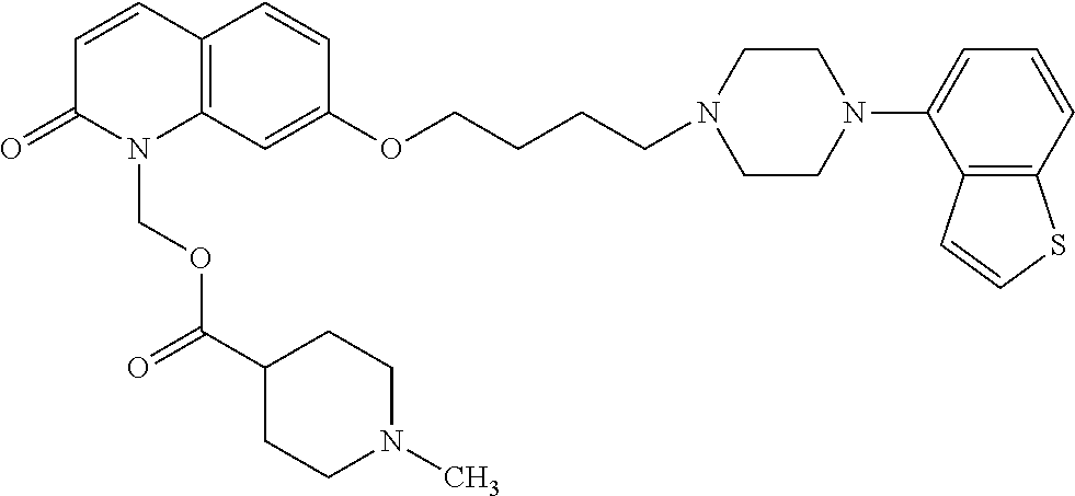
C12=C(C=C(OCCCCN3CCN(C4=CC=CC5=C4C=CS5)CC3)C=C1)N(COC(C1CCN(C)CC1)=O)C(=O)C=C2
